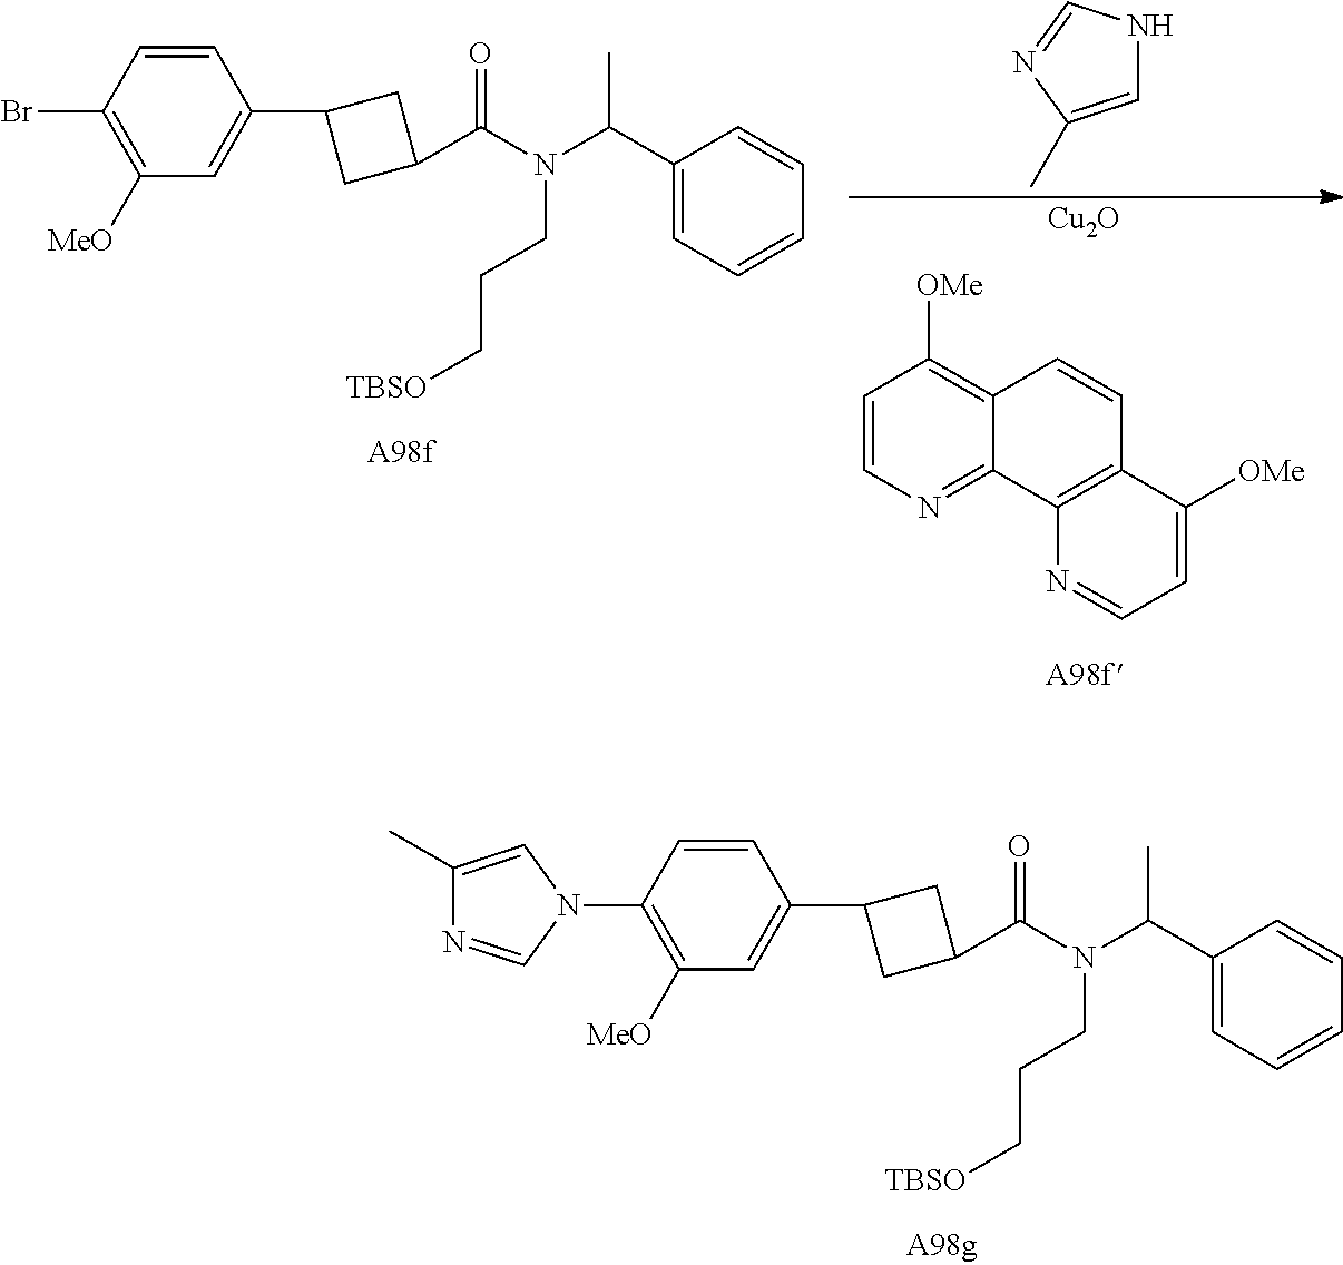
C1(N2C=C(C)N=C2)=C([MeO])C=C(C2CC(C(N(C(C3=CC=CC=C3)C)CCC[TBSO])=O)C2)C=C1.C1(Br)=C([MeO])C=C(C2CC(C(N(C(C3=CC=CC=C3)C)CCC[TBSO])=O)C2)C=C1.C1=CN=C2C(=C1[OMe])C=CC1=C2N=CC=C1[OMe].[Cu2O].C1=C(C)N=CN1
